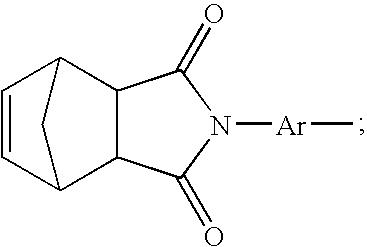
C12C3C=CC(C1C(=O)N([Ar]C)C2=O)C3
